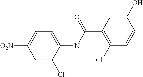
C1=C(Cl)C(NC(C2=C(Cl)C=CC(O)=C2)=O)=CC=C1[O2N]
